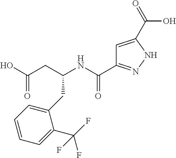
C1=C(C(=O)O)NN=C1C(NC(CC(O)=O)CC1=CC=CC=C1C(F)(F)F)=O
